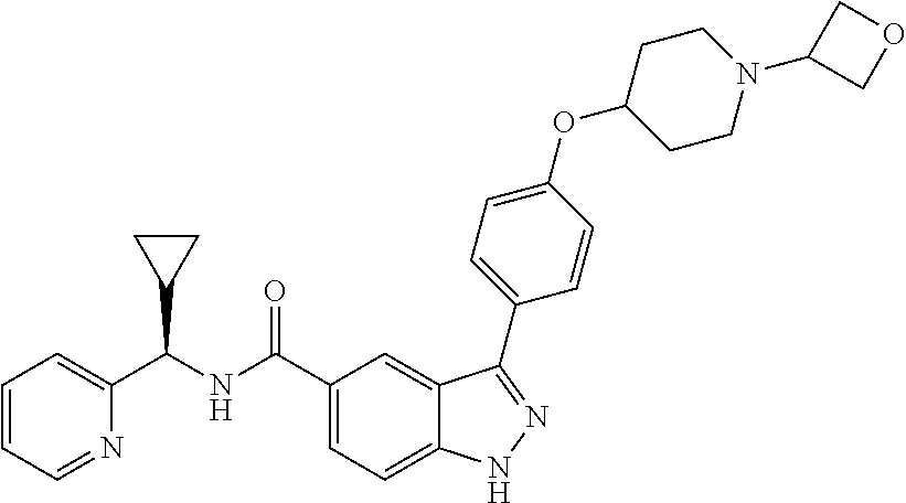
C1(C(NC(C2=CC=C3C(=C2)C(C2=CC=C(OC4CCN(C5COC5)CC4)C=C2)=NN3)=O)C2=CC=CC=N2)CC1
